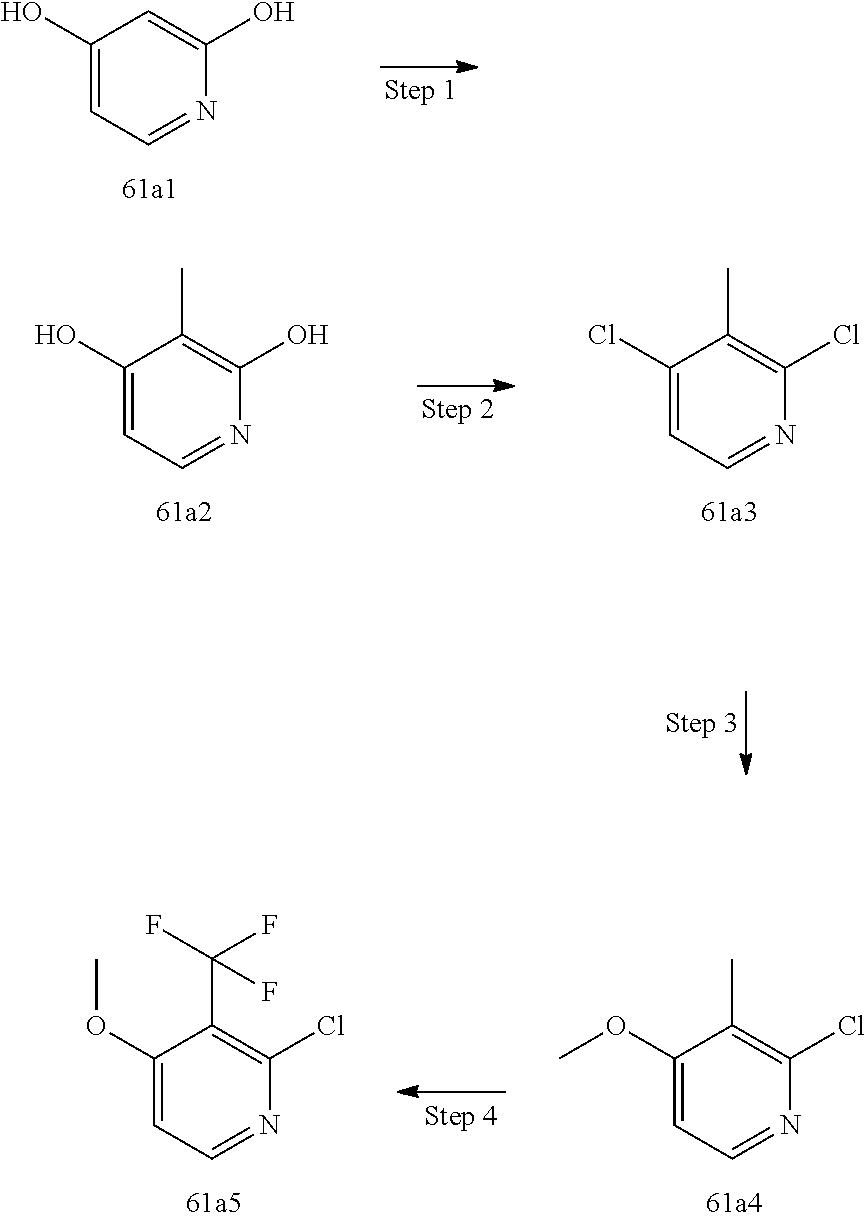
C1(O)=CC=NC(O)=C1.C1(O)=CC=NC(O)=C1C.C1(Cl)=CC=NC(Cl)=C1C.C1(OC)=CC=NC(Cl)=C1C.C1(OC)=CC=NC(Cl)=C1C(F)(F)F
